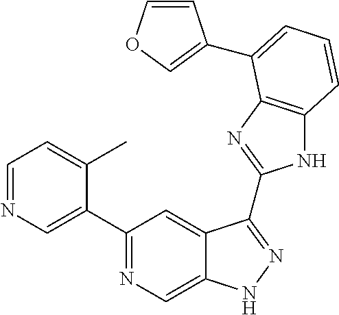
C1=NC=C(C2=NC=C3C(=C2)C(C2=NC4=C(N2)C=CC=C4C2=COC=C2)=NN3)C(C)=C1
